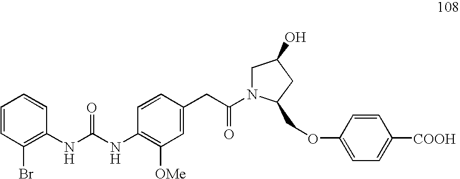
C1=CC(Br)=C(NC(NC2=C([OMe])C=C(CC(=O)N3CC(O)CC3COC3=CC=C([COOH])C=C3)C=C2)=O)C=C1
